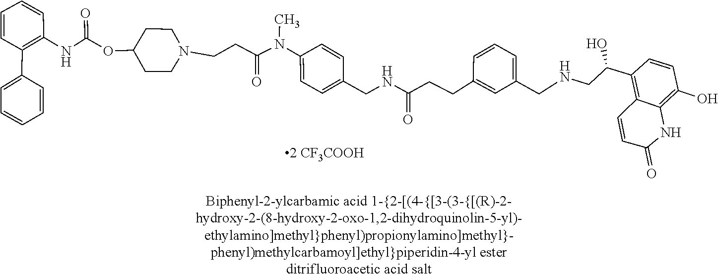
C12=C(C(CNCC3=CC=CC(CCC(NCC4=CC=C(N(C)C(CCN5CCC(OC(=O)NC6=C(C7=CC=CC=C7)C=CC=C6)CC5)=O)C=C4)=O)=C3)O)C=CC(O)=C1NC(=O)C=C2
